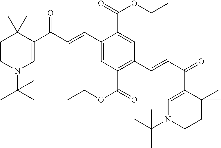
C1CN(C(C)(C)C)C=C(C(C=CC2=CC(C(=O)OCC)=C(C=CC(=O)C3=CN(C(C)(C)C)CCC3(C)C)C=C2C(=O)OCC)=O)C1(C)C
